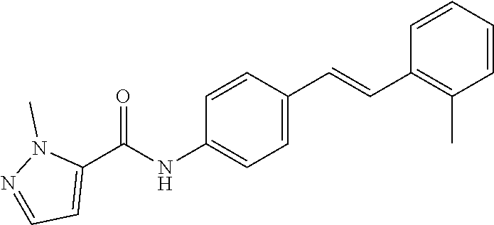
C1=CC(C=CC2=C(C)C=CC=C2)=CC=C1NC(C1=CC=NN1C)=O
